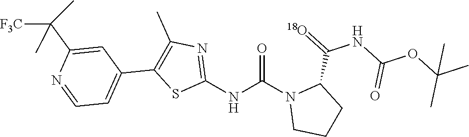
O=C(N1CCCC1C(=[18O])NC(OC(C)(C)C)=O)NC1=NC(C)=C(C2=CC=NC(C([F3C])(C)C)=C2)S1
